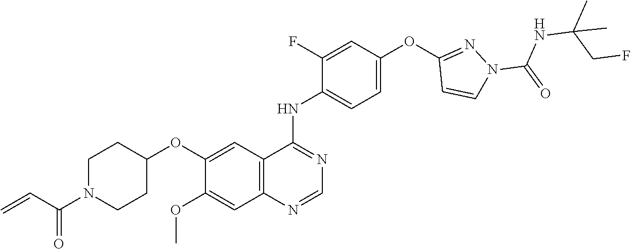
O(C1=CC2=C(C=C1OC)N=CN=C2NC1=CC=C(OC2=NN(C(=O)NC(C)(CF)C)C=C2)C=C1F)C1CCN(C(C=C)=O)CC1
